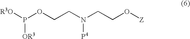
P(OCCN([P4])CCO[Z])([R3O])[OR3]
